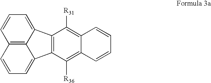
C12=C(C([R36])=C3C(=C1[R31])C=CC=C3)C1=CC=CC3=C1C2=CC=C3
